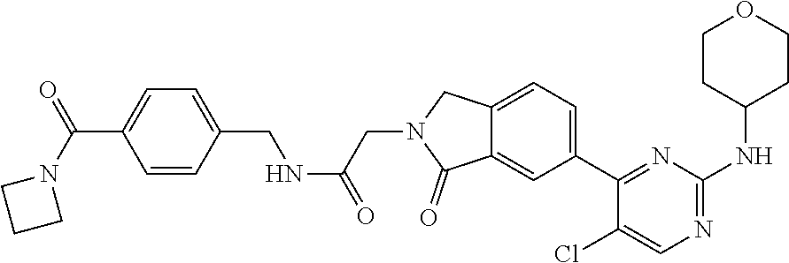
C12=CC=C(C3=NC(NC4CCOCC4)=NC=C3Cl)C=C1C(=O)N(CC(NCC1=CC=C(C(N3CCC3)=O)C=C1)=O)C2
